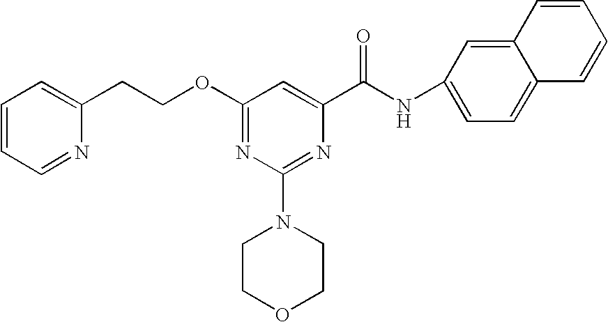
O(C1=NC(N2CCOCC2)=NC(C(NC2=CC=C3C(=C2)C=CC=C3)=O)=C1)CCC1=CC=CC=N1
